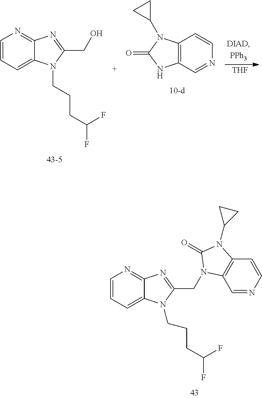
C1=CC=C2C(=N1)N=C(CO)N2CCCC(F)F.C12=C(C=NC=C1)NC(=O)N2C1CC1.[THF].C1=CC=C2C(=N1)N=C(CN1C3=C(C=CN=C3)N(C3CC3)C1=O)N2CCCC(F)F
